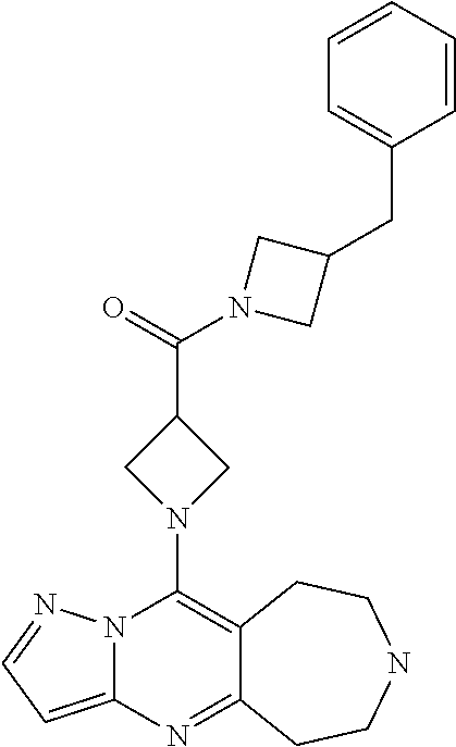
N12C(=CC=N1)N=C1C(=C2N2CC(C(=O)N3CC(CC4=CC=CC=C4)C3)C2)CCNCC1
